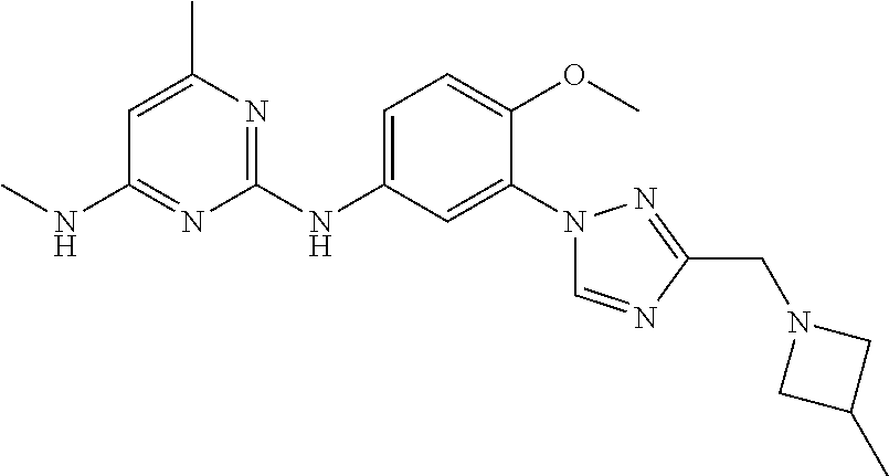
C1(N2C=NC(CN3CC(C)C3)=N2)=CC(NC2=NC(C)=CC(NC)=N2)=CC=C1OC
